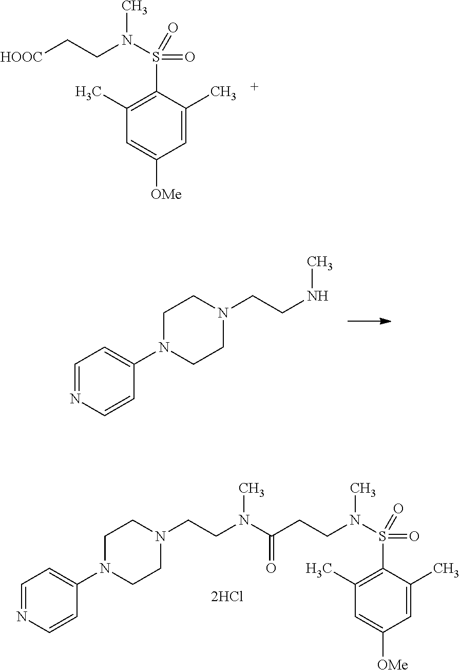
C1(C)=C(S(=O)(=O)N(CC[HOOC])C)C(C)=CC([OMe])=C1.N1(C2=CC=NC=C2)CCN(CCNC)CC1.N1(C2=CC=NC=C2)CCN(CCN(C)C(CCN(S(C2=C(C)C=C([OMe])C=C2C)(=O)=O)C)=O)CC1
